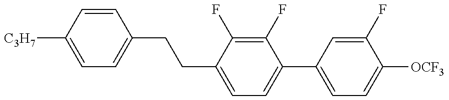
C1=C([C3H7])C=CC(CCC2=CC=C(C3=CC=C([OCF3])C(F)=C3)C(F)=C2F)=C1
